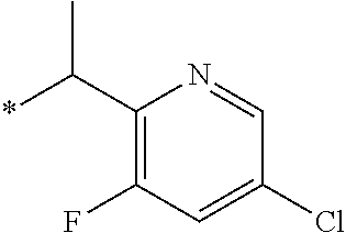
*C(C1=C(F)C=C(Cl)C=N1)C
